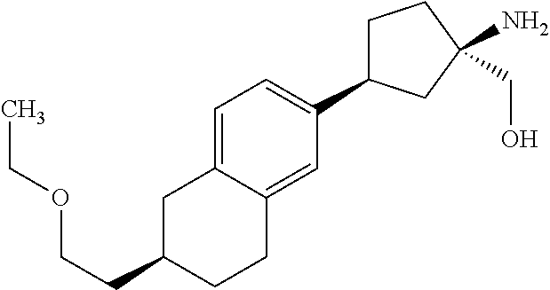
C1C(C2=CC=C3C(=C2)CCC(CCOCC)C3)CC(N)(CO)C1
